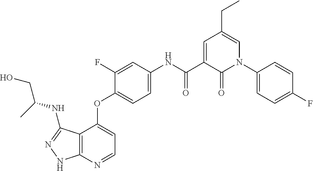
C12=C(N=CC=C1OC1=CC=C(NC(C3=CC(CC)=CN(C4=CC=C(F)C=C4)C3=O)=O)C=C1F)NN=C2NC(C)CO
